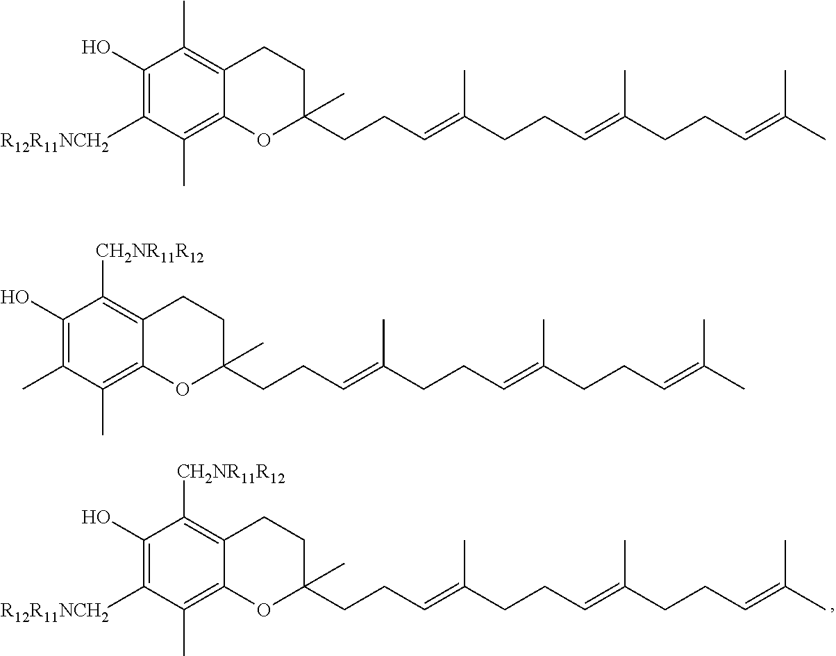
C1(O)=C([R12R11NCH2])C(C)=C2C(=C1[CH2NR11R12])CCC(CCC=C(CCC=C(CCC=C(C)C)C)C)(C)O2.C1(O)=C([R12R11NCH2])C(C)=C2C(=C1C)CCC(CCC=C(CCC=C(CCC=C(C)C)C)C)(C)O2.C1(O)=C(C)C(C)=C2C(=C1[CH2NR11R12])CCC(CCC=C(CCC=C(CCC=C(C)C)C)C)(C)O2
